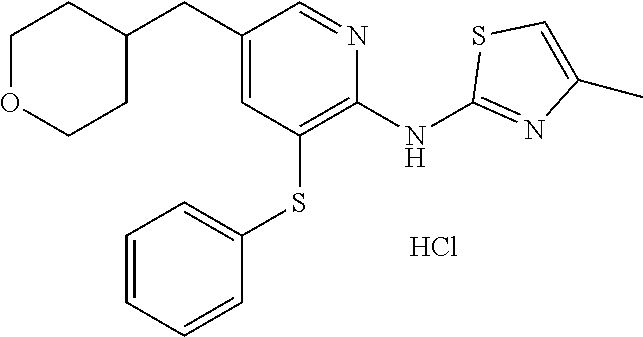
C1(CC2CCOCC2)=CC(SC2=CC=CC=C2)=C(NC2=NC(C)=CS2)N=C1.Cl
